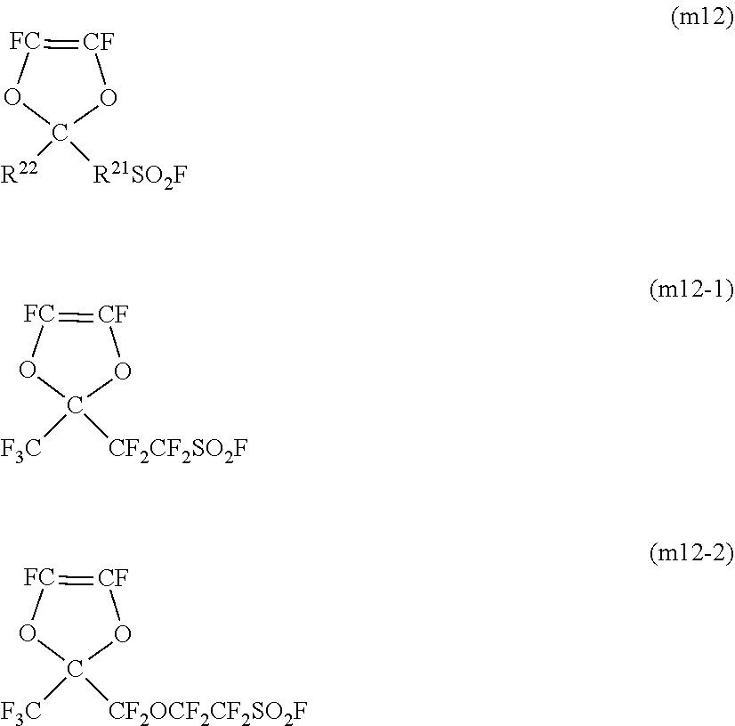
O1C([R22])([R21SO2F])O[CF]=[FC]1.O1C([F3C])([CF2CF2SO2F])O[CF]=[FC]1.O1C([F3C])([CF2OCF2CF2SO2F])O[CF]=[FC]1
